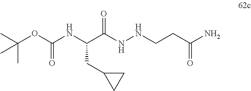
C(C(NNCCC(N)=O)=O)(NC(OC(C)(C)C)=O)CC1CC1
